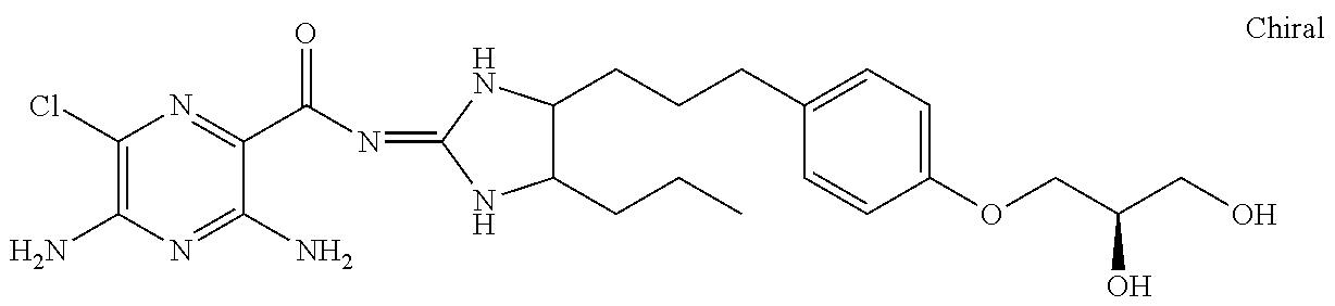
C1(Cl)=C(N)N=C(N)C(C(N=C2NC(CCCC3=CC=C(OCC(CO)O)C=C3)C(CCC)N2)=O)=N1
